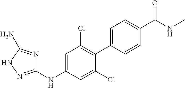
C1(NC2=CC(Cl)=C(C3=CC=C(C(NC)=O)C=C3)C(Cl)=C2)=NNC(N)=N1
